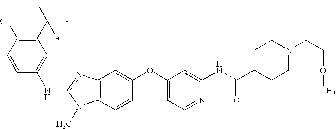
C1(C(F)(F)F)=C(Cl)C=CC(NC2=NC3=C(N2C)C=CC(OC2=CC=NC(NC(C4CCN(CCOC)CC4)=O)=C2)=C3)=C1
